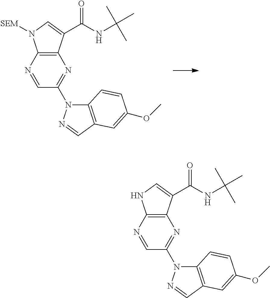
C1=NC2=C(N=C1N1C3=C(C=N1)C=C(OC)C=C3)C(C(NC(C)(C)C)=O)=CN2[SEM].C1=NC2=C(N=C1N1C3=C(C=N1)C=C(OC)C=C3)C(C(NC(C)(C)C)=O)=CN2
